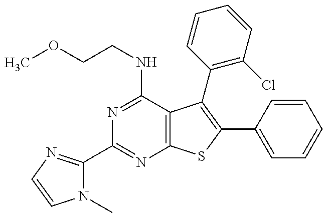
C1(C2=NC=CN2C)=NC2=C(C(NCCOC)=N1)C(C1=C(Cl)C=CC=C1)=C(C1=CC=CC=C1)S2
